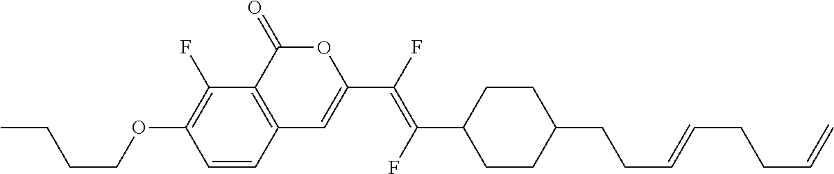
C1=CC2=C(C(F)=C1OCCCC)C(=O)OC(C(F)=C(C1CCC(CCC=CCCC=C)CC1)F)=C2
